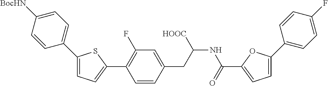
C1=C(C2=CC=C([BocHN])C=C2)SC(C2=C(F)C=C(CC(NC(C3=CC=C(C4=CC=C(F)C=C4)O3)=O)[HOOC])C=C2)=C1
